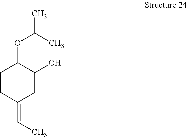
C1CC(=CC)CC(O)C1OC(C)C
